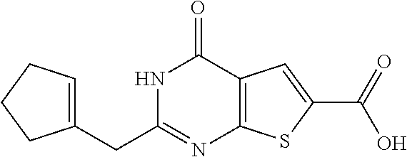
C1(CC2=NC3=C(C(=O)N2)C=C(C(=O)O)S3)=CCCC1
